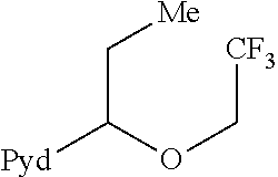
C(C(OC[CF3])[Pyd])[Me]
